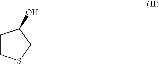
C1CSCC1O
